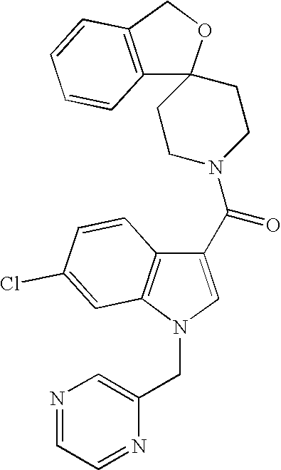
C12=C(COC13CCN(C(C1=CN(CC4=CN=CC=N4)C4=C1C=CC(Cl)=C4)=O)CC3)C=CC=C2
